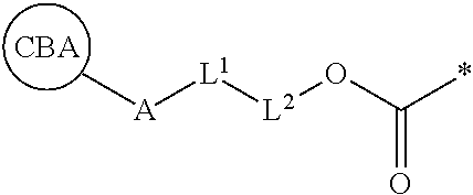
[CBA].C[A][L1][L2]OC(*)=O
